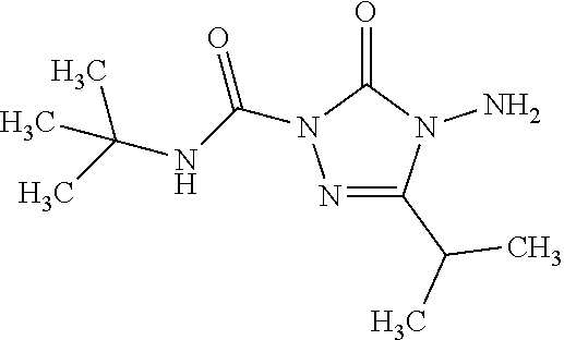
O=C1N(C(NC(C)(C)C)=O)N=C(C(C)C)N1N
